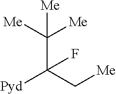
C(C(F)([Pyd])C[Me])([Me])([Me])[Me]
